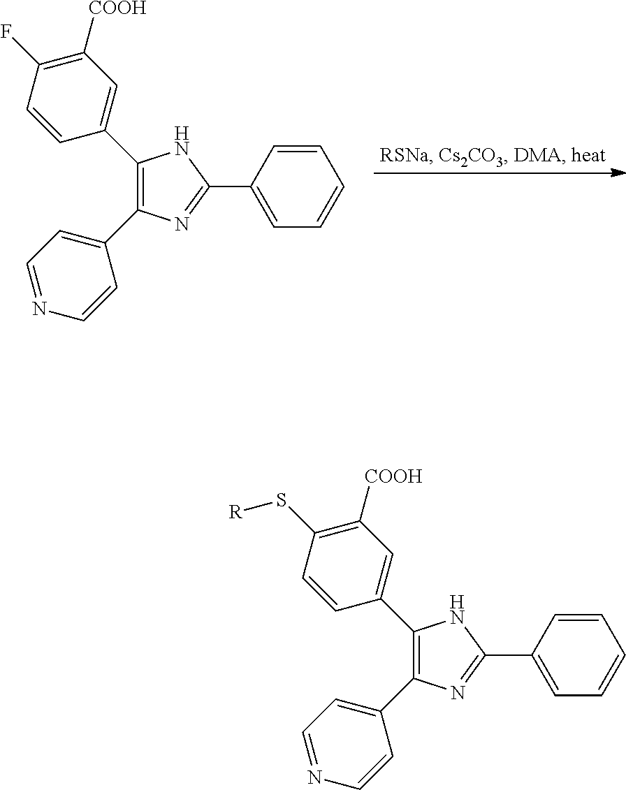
N1=C(C2=CC=CC=C2)NC(C2=CC([COOH])=C(F)C=C2)=C1C1=CC=NC=C1.N1=C(C2=CC=CC=C2)NC(C2=CC([COOH])=C(S[R])C=C2)=C1C1=CC=NC=C1
